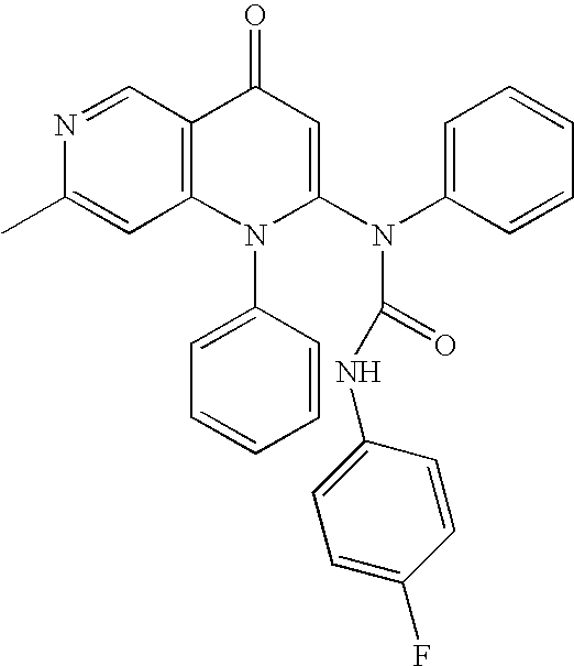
CC1=CC2=C(C=N1)C(=O)C=C(N(C1=CC=CC=C1)C(NC1=CC=C(F)C=C1)=O)N2C1=CC=CC=C1
